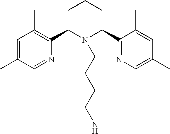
C1=C(C)C=NC(C2N(CCCCNC)C(C3=NC=C(C)C=C3C)CCC2)=C1C
